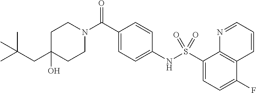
C1(O)(CC(C)(C)C)CCN(C(C2=CC=C(NS(C3=CC=C(F)C4=C3N=CC=C4)(=O)=O)C=C2)=O)CC1
